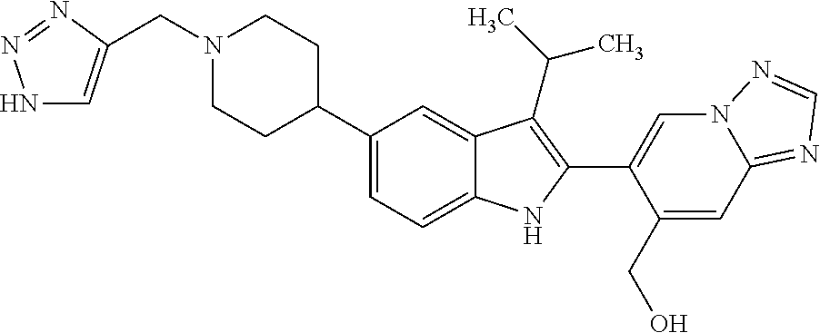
C(N1CCC(C2=CC=C3C(=C2)C(C(C)C)=C(C2=CN4C(=NC=N4)C=C2CO)N3)CC1)C1=CNN=N1
